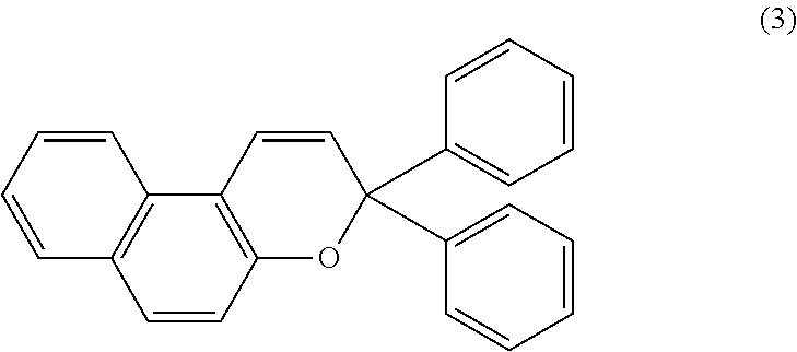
C1=CC2=C(C=C1)C1=C(C=C2)OC(C2=CC=CC=C2)(C2=CC=CC=C2)C=C1
